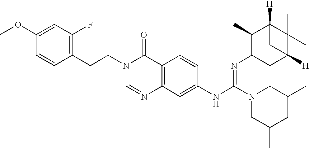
C1(CCN2C=NC3=C(C2=O)C=CC(NC(N2CC(C)CC(C)C2)=NC2CC4([H])C(C)(C)C([H])(C2C)C4)=C3)=C(F)C=C(OC)C=C1
